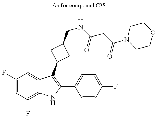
C1(F)=CC(F)=C2C(=C1)C(C1CC(CNC(CC(N3CCOCC3)=O)=O)C1)=C(C1=CC=C(F)C=C1)N2
